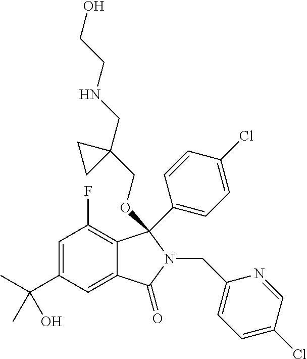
C1=C(C(C)(C)O)C=C2C(=C1F)C(C1=CC=C(Cl)C=C1)(OCC1(CNCCO)CC1)N(CC1=CC=C(Cl)C=N1)C2=O
